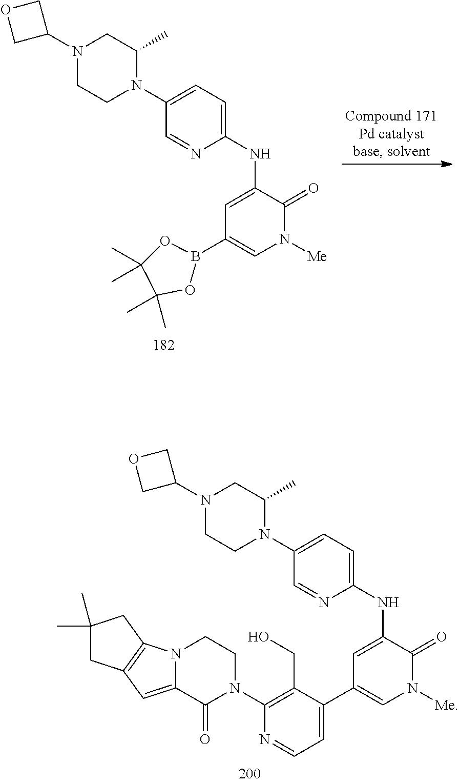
C1(C)(C)CC2=C(C1)N1C(=C2)C(=O)N(C2=C(CO)C(C3=CN([Me])C(=O)C(NC4=CC=C(N5CCN(C6COC6)CC5C)C=N4)=C3)=CC=N2)CC1.O1CC(N2CCN(C3=CC=C(NC4=CC(B5OC(C)(C)C(C)(C)O5)=CN([Me])C4=O)N=C3)C(C)C2)C1
